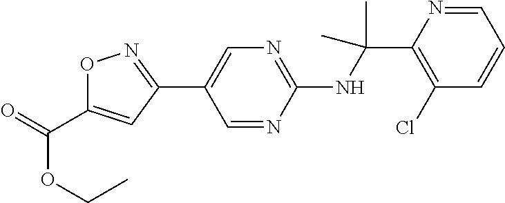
C1(NC(C2=C(Cl)C=CC=N2)(C)C)=NC=C(C2=NOC(C(OCC)=O)=C2)C=N1
